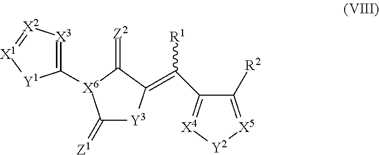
C1(=[Z1])[Y3]C(=C(C2=[X4][Y2][X5]=C2[R2])[R1])C(=[Z2])[X6]1C1=[X3][X2]=[X1][Y1]1
